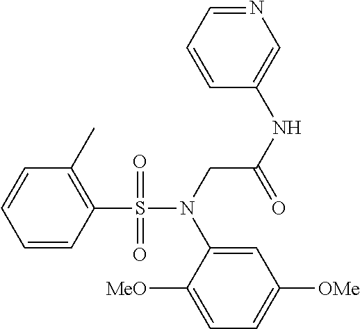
C1=CC(S(N(CC(NC2=CN=CC=C2)=O)C2=CC([OMe])=CC=C2[MeO])(=O)=O)=C(C)C=C1
